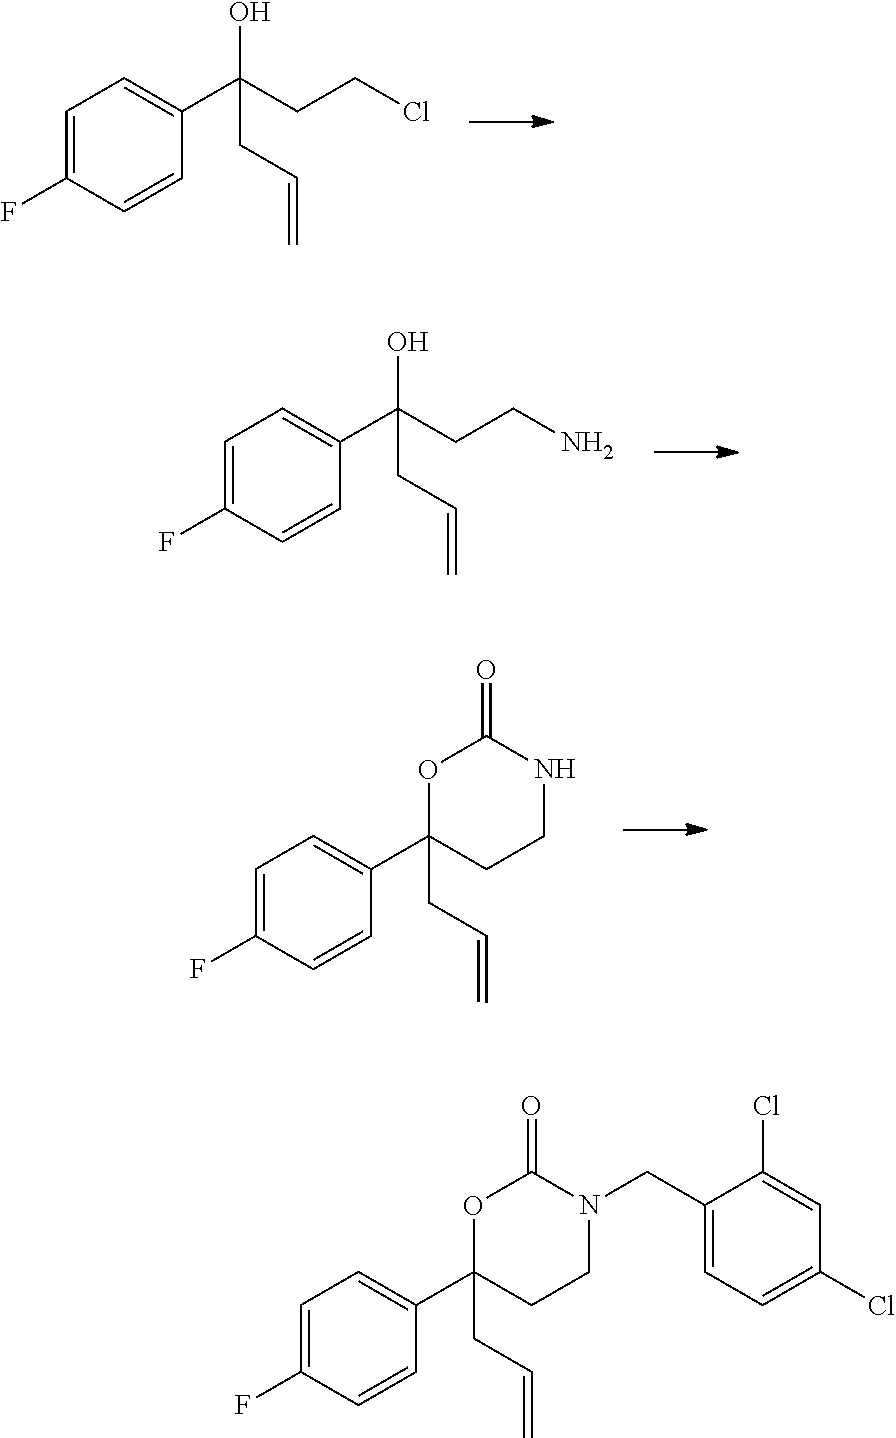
C1=C(F)C=CC(C(CCCl)(O)CC=C)=C1.C1=C(F)C=CC(C(CCN)(O)CC=C)=C1.C1=C(F)C=CC(C2(CC=C)OC(=O)NCC2)=C1.C1=C(F)C=CC(C2(CC=C)OC(=O)N(CC3=CC=C(Cl)C=C3Cl)CC2)=C1
